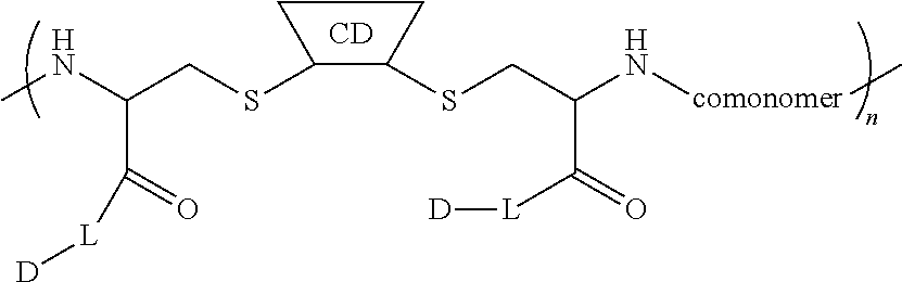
C1(SCC(NC)C(=O)[L][D])C(SCC(N[comonomer]C)C(=O)[L][D])CC1.[CD]
